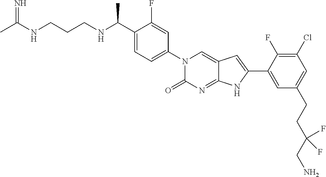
CC(NCCCNC(C1=CC=C(N2C(=O)N=C3C(=C2)C=C(C2=CC(CCC(CN)(F)F)=CC(Cl)=C2F)N3)C=C1F)C)=N
